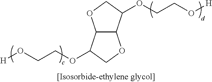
C12C(OCC1OCCO[H])C(OCCO[H])CO2
